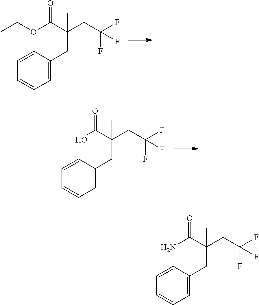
CCOC(C(CC(F)(F)F)(C)CC1=CC=CC=C1)=O.OC(C(CC(F)(F)F)(CC1=CC=CC=C1)C)=O.NC(C(CC(F)(F)F)(CC1=CC=CC=C1)C)=O
